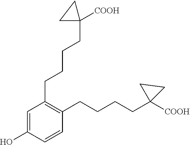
C1(CCCCC2([COOH])CC2)=C(CCCCC2([COOH])CC2)C=CC(O)=C1
